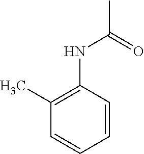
C1(NC(C)=O)=C(C)C=CC=C1
